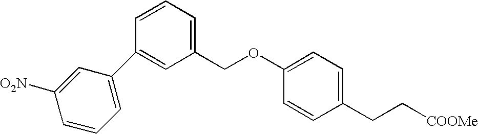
C1=C(C2=CC(COC3=CC=C(CC[COOMe])C=C3)=CC=C2)C=C([O2N])C=C1
